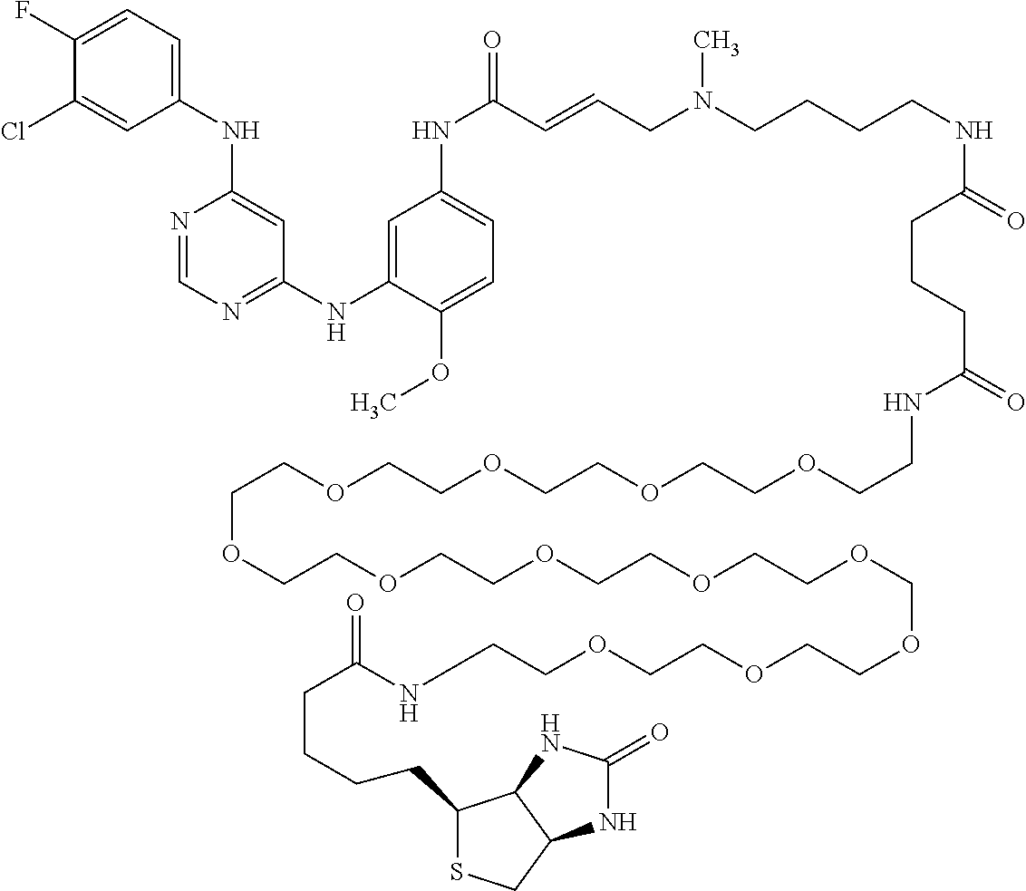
C1(F)=CC=C(NC2=CC(NC3=CC(NC(=O)C=CCN(C)CCCCNC(CCCC(NCCOCCOCCOCCOCCOCCOCCOCCOCCOCOCCOCCOCCNC(=O)CCCCC4SCC5C4NC(=O)N5)=O)=O)=CC=C3OC)=NC=N2)C=C1Cl
